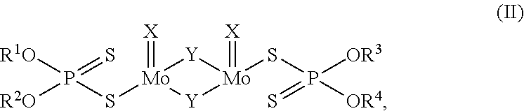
[R2O]P(S[Mo]1(=[X])[Y][Mo](SP([OR3])(=S)[OR4])(=[X])[Y]1)([R1O])=S
